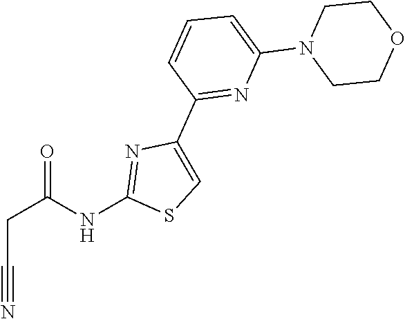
O1CCN(C2=CC=CC(C3=CSC(NC(CC#N)=O)=N3)=N2)CC1
